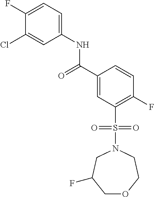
C(C1=CC(S(N2CCOCC(F)C2)(=O)=O)=C(F)C=C1)(=O)NC1=CC=C(F)C(Cl)=C1
